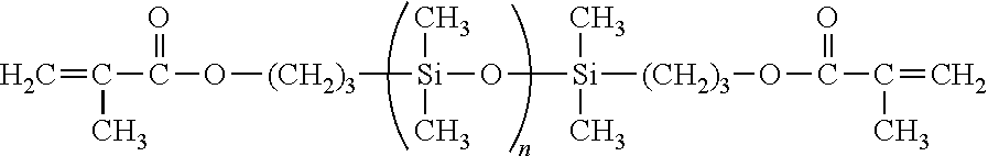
C=C(C(O[(CH2)3][Si](O[Si](C)(C)[(CH2)3]OC(C(C)=C)=O)(C)C)=O)C
